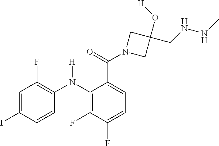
C1=C(I)C=CC(N(C2=C(F)C(F)=CC=C2C(=O)N2CC(O[H])(CNNC)C2)[H])=C1F
